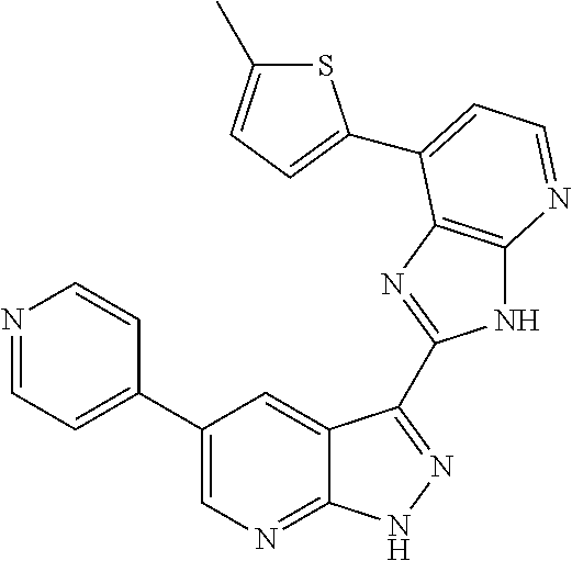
C1(C2=CC=NC=C2)=CN=C2C(=C1)C(C1=NC3=C(N1)N=CC=C3C1=CC=C(C)S1)=NN2
